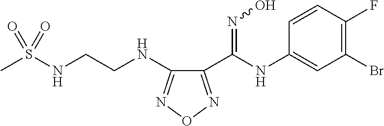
C1(C(NC2=CC(Br)=C(F)C=C2)=NO)=NON=C1NCCNS(C)(=O)=O
